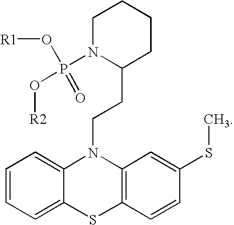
C1=CC=C2C(=C1)N(CCC1N(P(O[R2])(=O)O[R1])CCCC1)C1=C(S2)C=CC(SC)=C1
